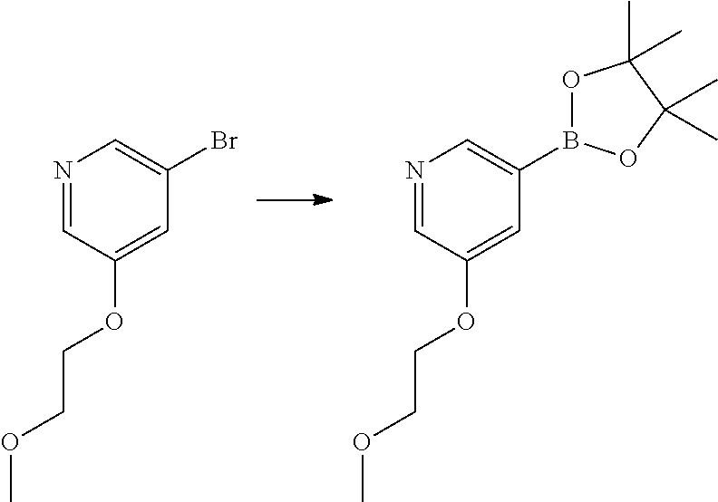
N1=CC(OCCOC)=CC(B2OC(C)(C)C(C)(C)O2)=C1.N1=CC(OCCOC)=CC(Br)=C1
